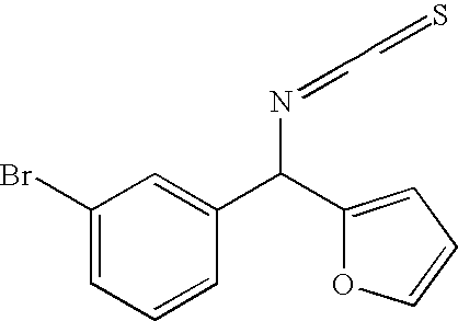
C1(Br)=CC=CC(C(C2=CC=CO2)N=CCC=S)=C1
